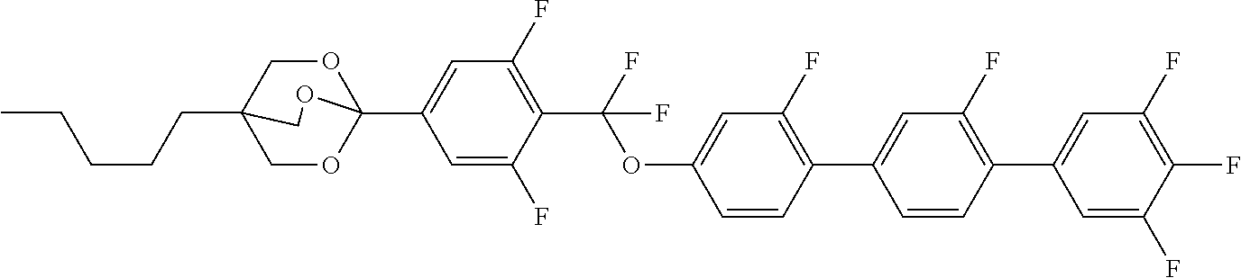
C(CC12COC(C3=CC(F)=C(C(OC4=CC(F)=C(C5=CC(F)=C(C6=CC(F)=C(F)C(F)=C6)C=C5)C=C4)(F)F)C(F)=C3)(OC1)OC2)CCC
